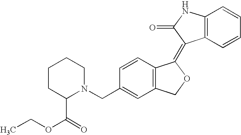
C1=CC(CN2CCCCC2C(OCC)=O)=CC2=C1C(=C1C3=C(C=CC=C3)NC1=O)OC2
